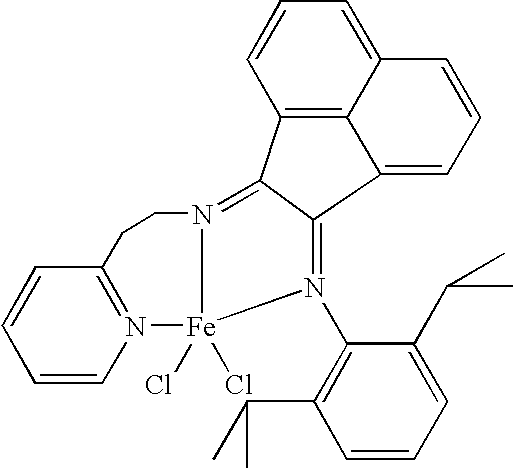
C12=C3C(=CC=C1)C=CC=C3C1=N(C3=C(C(C)C)C=CC=C3C(C)C)[Fe]3(Cl)(Cl)N(=C21)CCC1=N3C=CC=C1
